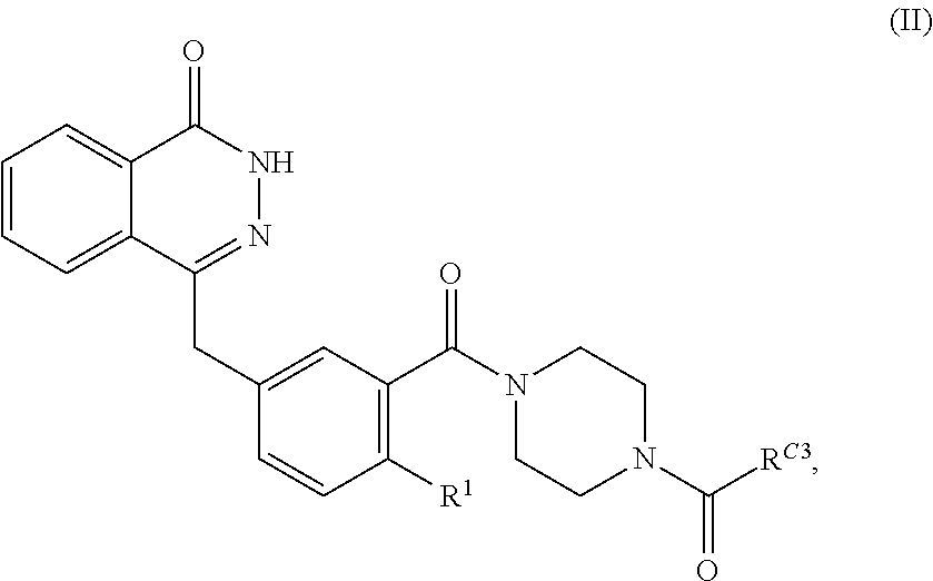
C1([R1])=C(C(N2CCN(C([RC3])=O)CC2)=O)C=C(CC2=NNC(=O)C3=CC=CC=C23)C=C1
